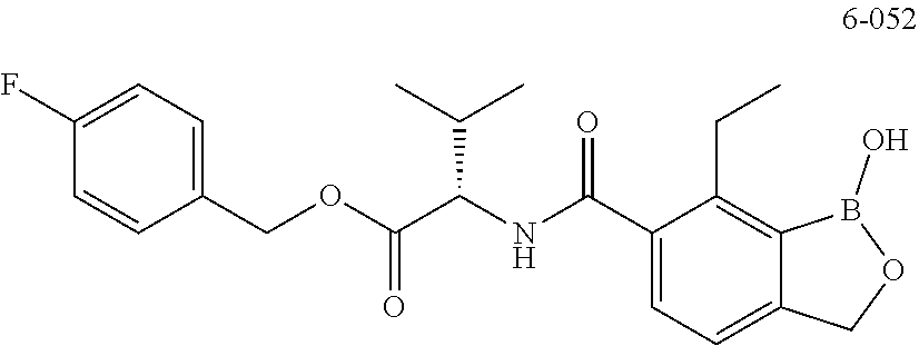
C1(F)=CC=C(COC(C(NC(C2=CC=C3C(=C2CC)B(O)OC3)=O)C(C)C)=O)C=C1
